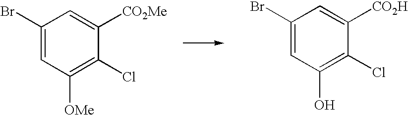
C1(Br)=CC([OMe])=C(Cl)C([CO2Me])=C1.C1(Br)=CC(O)=C(Cl)C([CO2H])=C1
